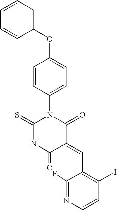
C1=CC=CC(OC2=CC=C(N3C(=S)NC(=O)C(=CC4=C(I)C=CN=C4F)C3=O)C=C2)=C1
